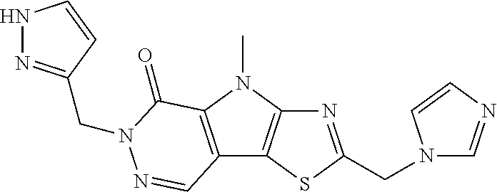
N1=C(CN2C=NC=C2)SC2=C1N(C)C1=C2C=NN(CC2=NNC=C2)C1=O
